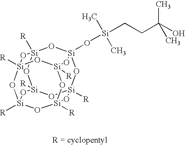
[R][Si]12O[Si]3(O[Si](CCC(O)(C)C)(C)C)O[Si]4([R])O[Si]([R])(O1)O[Si]1([R])O[Si]([R])(O[Si]([R])(O[Si]([R])(O1)O2)O3)O4
